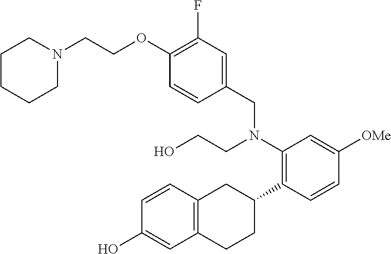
N1(CCOC2=C(F)C=C(CN(C3=C(C4CC5=C(CC4)C=C(O)C=C5)C=CC([OMe])=C3)CCO)C=C2)CCCCC1
